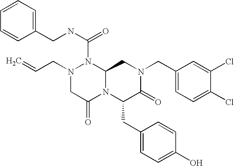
N(C(N1N(CC=C)CC(=O)N2C1CN(CC1=CC=C(Cl)C(Cl)=C1)C(=O)C2CC1=CC=C(O)C=C1)=O)CC1=CC=CC=C1
